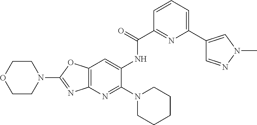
C1(N2CCCCC2)=NC2=C(C=C1NC(=O)C1=NC(C3=CN(C)N=C3)=CC=C1)OC(N1CCOCC1)=N2
